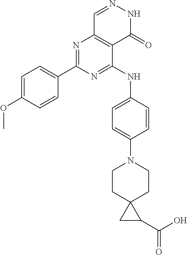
N1=C(C2=CC=C(OC)C=C2)N=C(NC2=CC=C(N3CCC4(CC3)CC4C(O)=O)C=C2)C2=C1C=NNC2=O
